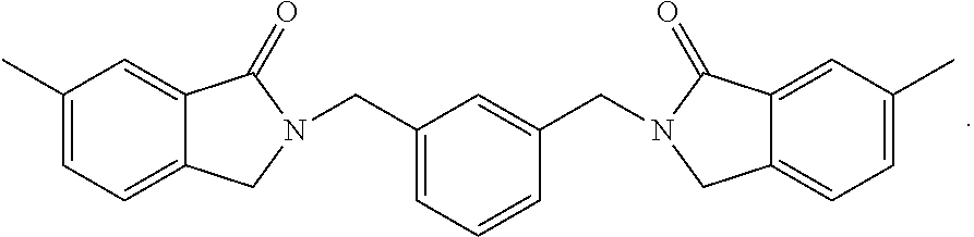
C1=C(CN2CC3=CC=C(C)C=C3C2=O)C=C(CN2CC3=CC=C(C)C=C3C2=O)C=C1
